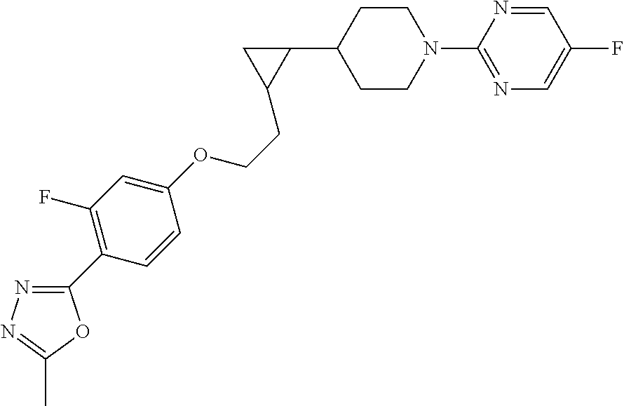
C1CN(C2=NC=C(F)C=N2)CCC1C1CC1CCOC1=CC(F)=C(C2=NN=C(C)O2)C=C1
